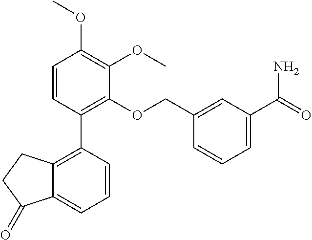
C1=CC(C2=C(OCC3=CC(C(N)=O)=CC=C3)C(OC)=C(OC)C=C2)=C2C(=C1)C(=O)CC2
